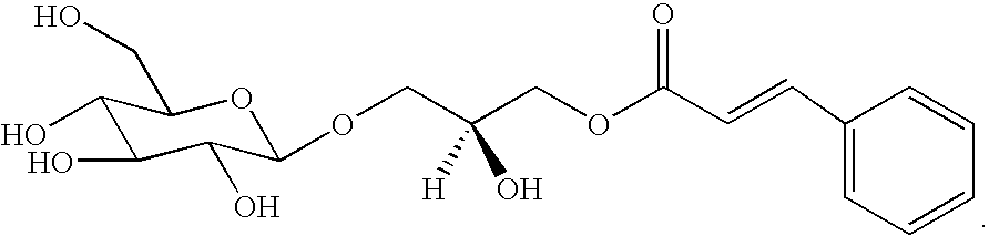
C1(O)C(O)C(O)C(OCC(COC(C=CC2=CC=CC=C2)=O)(O)[H])OC1CO
